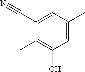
C1=C(C)C=C(C#N)C(C)=C1O
